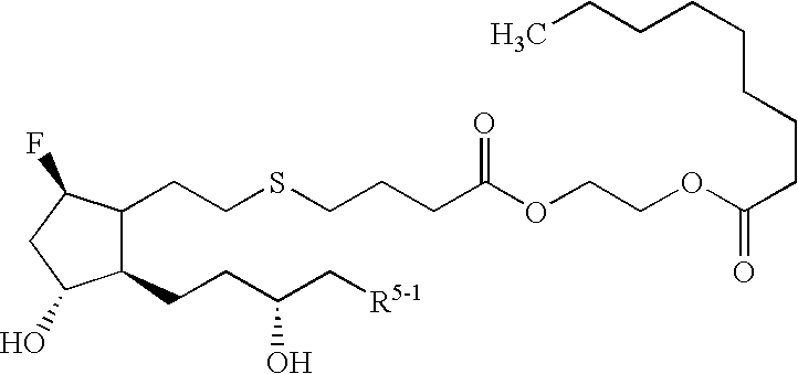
C1(CCC(C[R5-1])O)C(CCSCCCC(OCCOC(CCCCCCCC)=O)=O)C(F)CC1O
